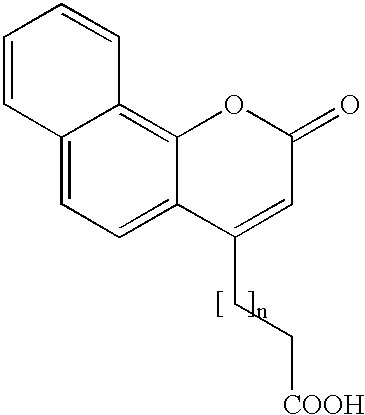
C12=CC=C3C(=C1C=CC=C2)OC(=O)C=C3CC[COOH]
